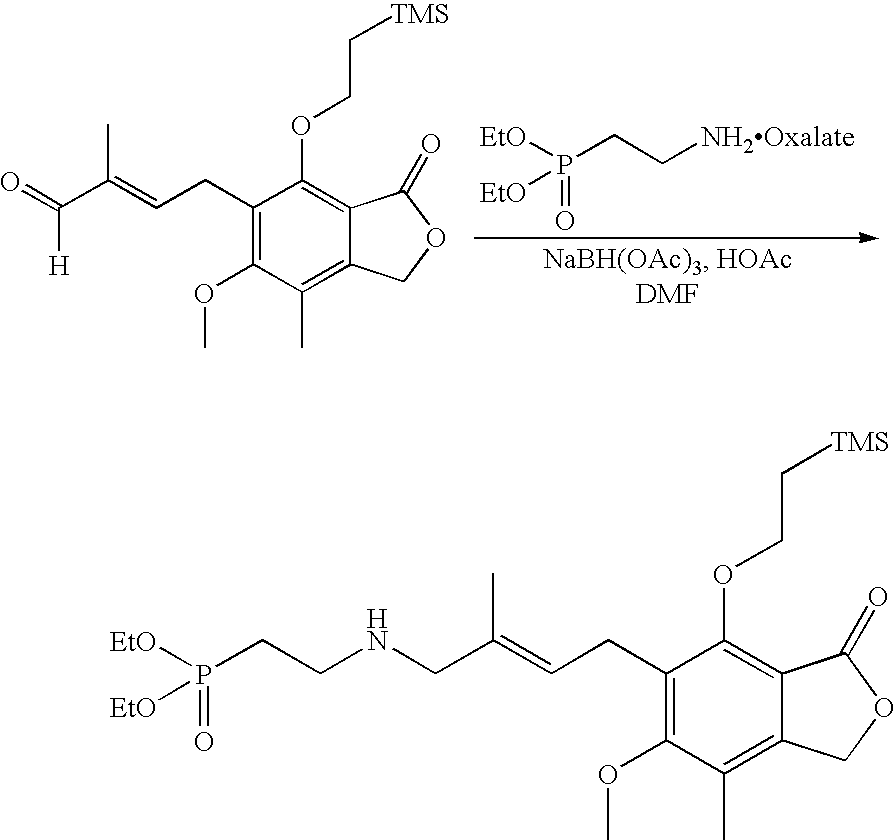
C(CC1=C(OC)C(C)=C2C(=C1OCC[TMS])C(=O)OC2)=C(C)C(=O)[H].P(CC[NH2Oxalate])([EtO])(=O)[EtO].C(CC1=C(OC)C(C)=C2C(=C1OCC[TMS])C(=O)OC2)=C(C)CNCCP([EtO])(=O)[EtO]
